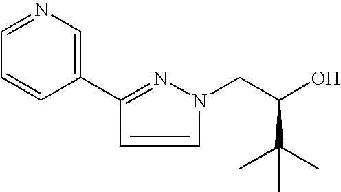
N1(CC(O)C(C)(C)C)C=CC(C2=CN=CC=C2)=N1
